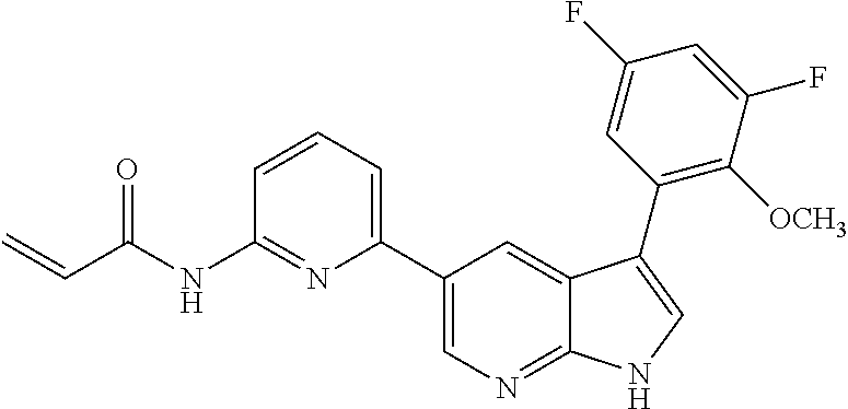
C(C(NC1=NC(C2=CN=C3C(=C2)C(C2=C([OCH3])C(F)=CC(F)=C2)=CN3)=CC=C1)=O)=C
